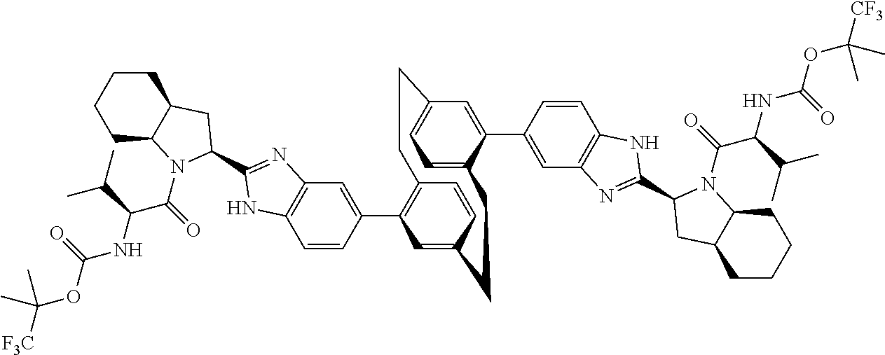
C1=CC(C2=C3C=CC(=C2)CCC2=CC=C(C=C2C2=CC4=C(C=C2)NC(C2N(C(C(NC(OC([CF3])(C)C)=O)C(C)C)=O)C5CCCCC5C2)=N4)CC3)=CC2=C1NC(C1N(C(C(NC(OC([F3C])(C)C)=O)C(C)C)=O)C3CCCCC3C1)=N2
